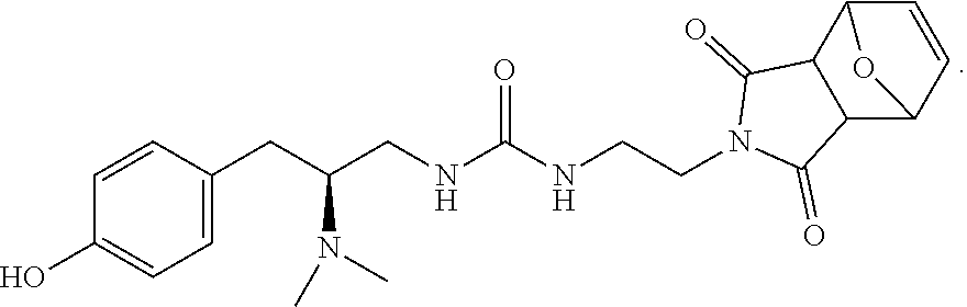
C1=C(CC(CNC(NCCN2C(=O)C3C(C2=O)C2C=CC3O2)=O)N(C)C)C=CC(O)=C1
